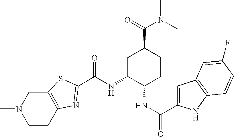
N(C1C(NC(=O)C2=CC3=C(N2)C=CC(F)=C3)CCC(C(N(C)C)=O)C1)C(=O)C1=NC2=C(CN(C)CC2)S1
